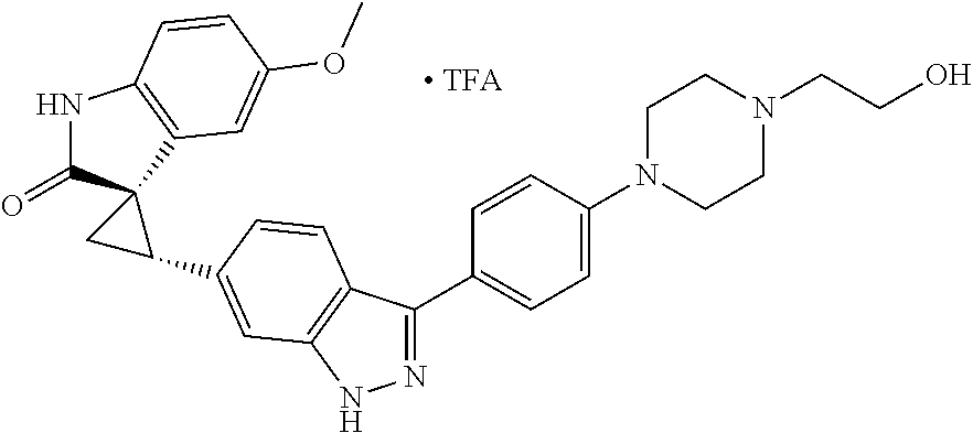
N1C(=O)C2(C3=C1C=CC(OC)=C3)CC2C1=CC2=C(C(C3=CC=C(N4CCN(CCO)CC4)C=C3)=NN2)C=C1
